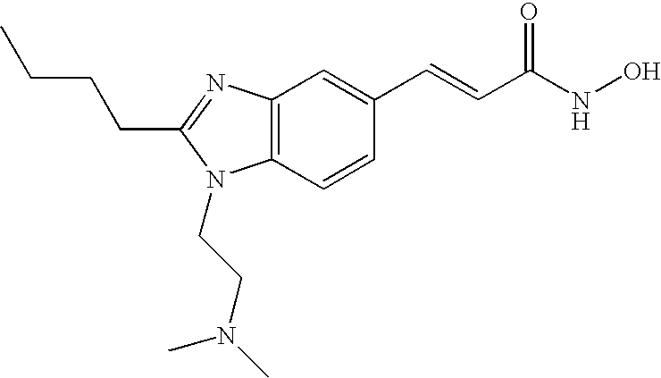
C12=C(C=CC(C=CC(NO)=O)=C1)N(CCN(C)C)C(CCCC)=N2
